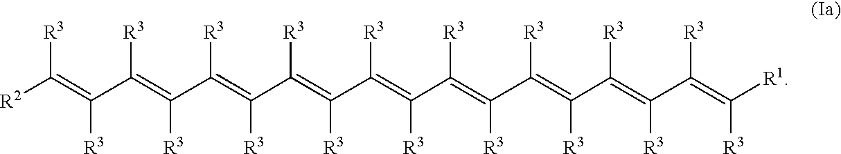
[R2]C(=C(C(=C(C(=C(C(=C(C(=C(C(=C(C(=C(C(=C(C(=C([R3])[R1])[R3])[R3])[R3])[R3])[R3])[R3])[R3])[R3])[R3])[R3])[R3])[R3])[R3])[R3])[R3])[R3])[R3]
